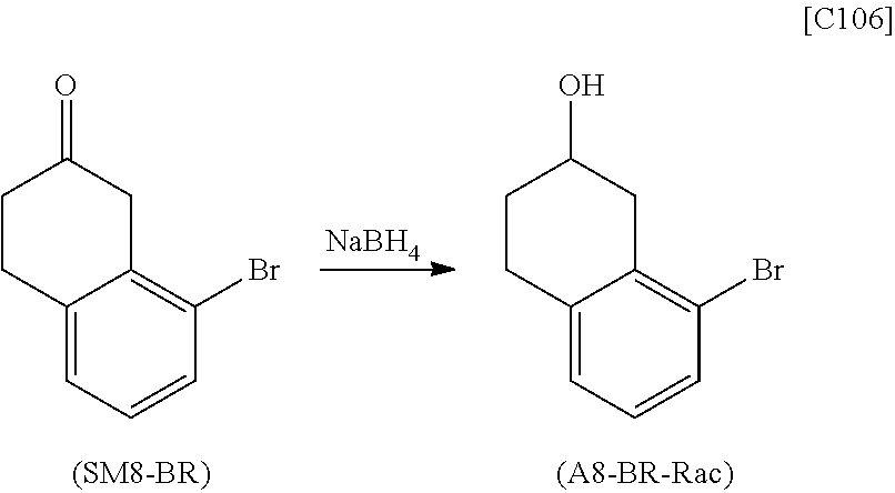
O=C1CC2=C(Br)C=CC=C2CC1.OC1CC2=C(Br)C=CC=C2CC1.[NaBH4]
